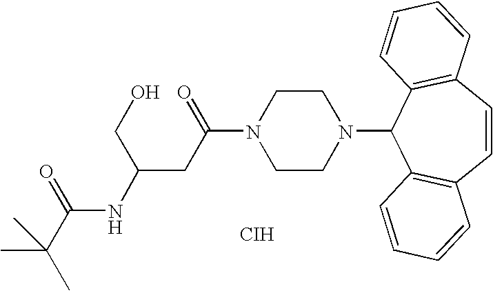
N1(C(=O)CC(NC(C(C)(C)C)=O)CO)CCN(C2C3=C(C=CC4=C2C=CC=C4)C=CC=C3)CC1.[CIH]
